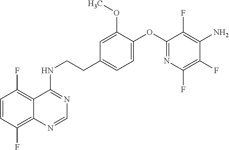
C1=CC(F)=C2C(=C1F)C(NCCC1=CC=C(OC3=NC(F)=C(F)C(N)=C3F)C(OC)=C1)=NC=N2
